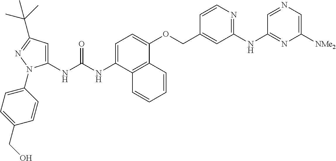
N(C(NC1=CC(C(C)(C)C)=NN1C1=CC=C(CO)C=C1)=O)C1=CC=C(OCC2=CC(NC3=NC([NMe2])=CN=C3)=NC=C2)C2=C1C=CC=C2
